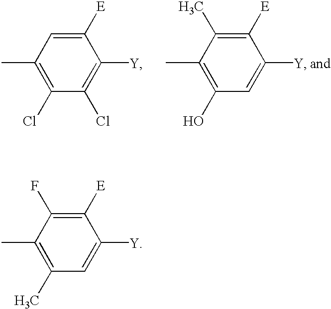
C1(C)=C(Cl)C(Cl)=C([Y])C([E])=C1.C1(C)=C(O)C=C([Y])C([E])=C1C.C1(C)=C(C)C=C([Y])C([E])=C1F
